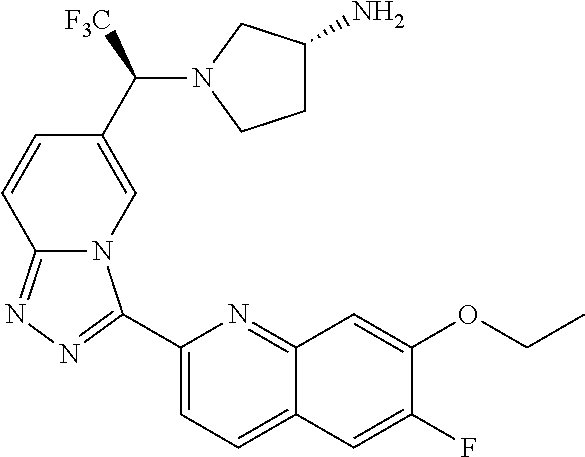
C1=CC2=NN=C(C3=CC=C4C(=N3)C=C(OCC)C(F)=C4)N2C=C1C(N1CCC(N)C1)[F3C]
